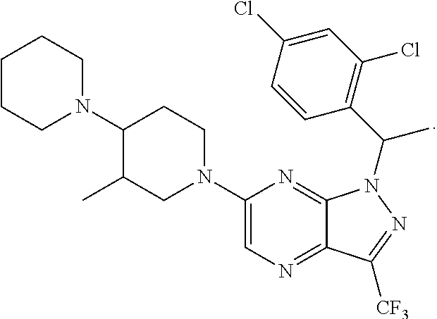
C1CCN(C2C(C)CN(C3=CN=C4C(=N3)N(C(C3=C(Cl)C=C(Cl)C=C3)C)N=C4[CF3])CC2)CC1
